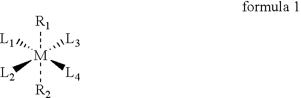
[R1][M]([R2])([L1])([L3])([L2])[L4]
